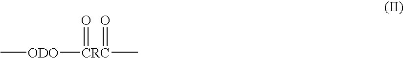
C[ODO][CRC](C)(=O)=O
